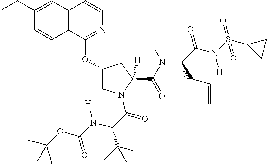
C12=C(C(OC3CN(C(C(N(C(=O)OC(C)(C)C)[H])C(C)(C)C)=O)C(C(N([H])C4(C(=O)N(S(=O)(C5CC5)=O)[H])C(C=C)C4)=O)([H])C3)=NC=C1)C=CC(CC)=C2
